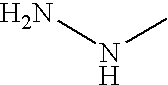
NNC
